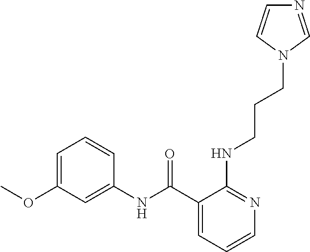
C1=CC=C(C(NC2=CC(OC)=CC=C2)=O)C(NCCCN2C=NC=C2)=N1
